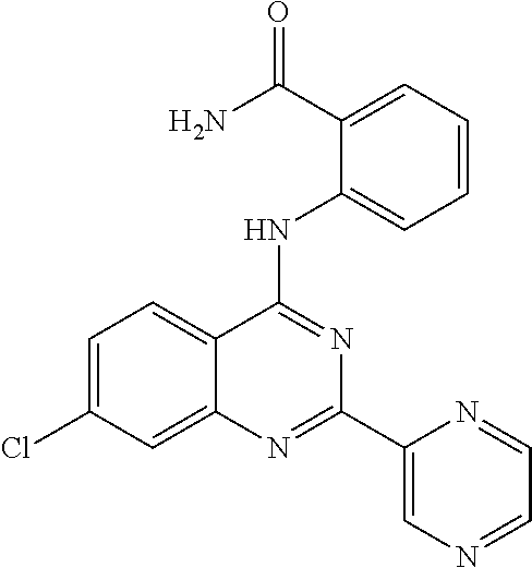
C12=CC(Cl)=CC=C1C(NC1=CC=CC=C1C(N)=O)=NC(C1=CN=CC=N1)=N2
